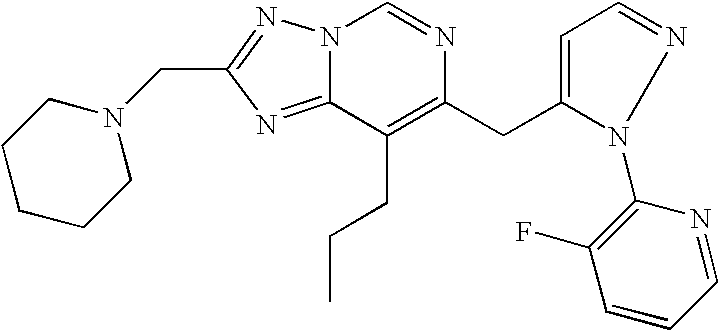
N12C(=NC(CN3CCCCC3)=N1)C(CCC)=C(CC1=CC=NN1C1=C(F)C=CC=N1)N=C2
